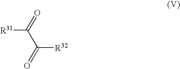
[R31]C(=O)C(=O)[R32]
